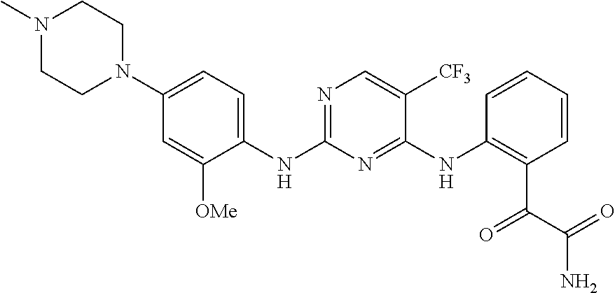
N1(C)CCN(C2=CC=C(NC3=NC=C([CF3])C(NC4=C(C(=O)C(=O)N)C=CC=C4)=N3)C([OMe])=C2)CC1
